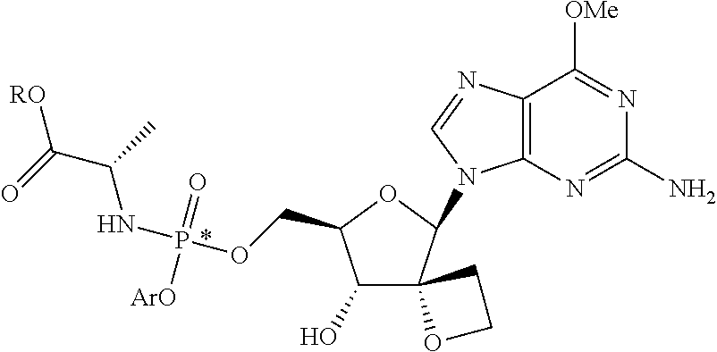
C1(O)C2(OCC2)C(N2C3=C(C([OMe])=NC(N)=N3)N=C2)OC1COP(NC(C([RO])=O)C)(=O)[ArO]
